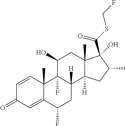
C1=CC2(C)C(=CC1=O)C(F)CC1([H])C2(F)C(O)CC2(C)C1([H])CC(C)C2(O)C(SCF)=O
